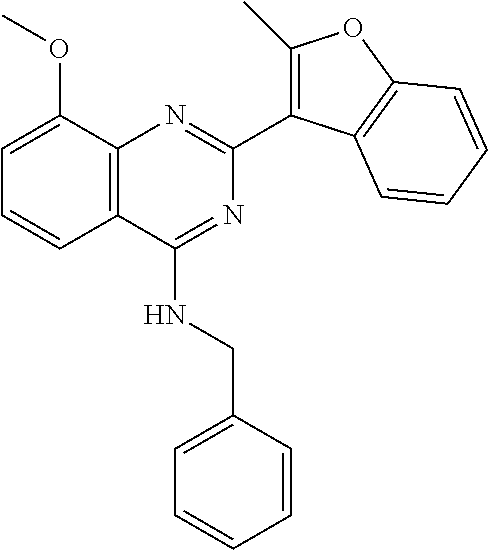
C12=C(C(NCC3=CC=CC=C3)=NC(C3=C(C)OC4=C3C=CC=C4)=N1)C=CC=C2OC
